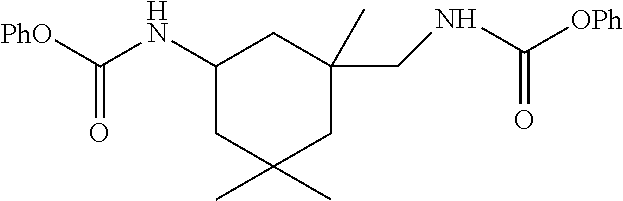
C1(NC([PhO])=O)CC(C)(C)CC(CNC([OPh])=O)(C)C1
